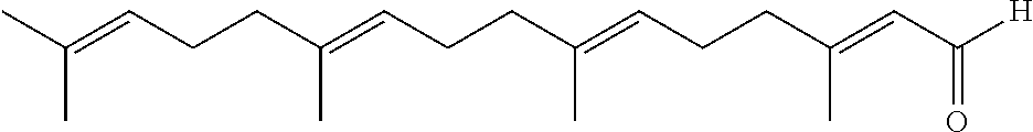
C(C=C(CCC=C(CCC=C(CCC=C(C)C)C)C)C)([H])=O
